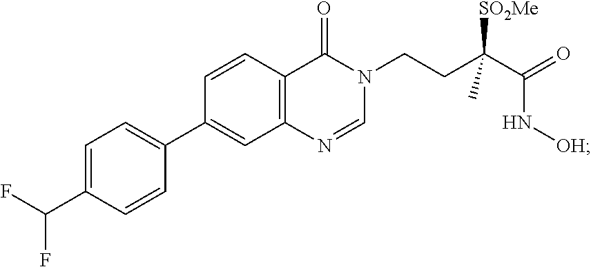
C12=C(C=CC(C3=CC=C(C(F)F)C=C3)=C1)C(=O)N(CCC(C(=O)N[OH])([SO2Me])C)C=N2
